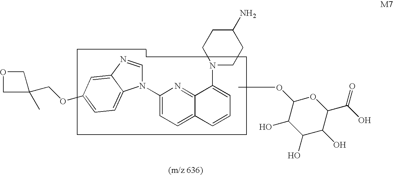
C1(N2C=NC3=CC(OCC4(C)COC4)=CC=C23)=CC=C2C(=N1)C(N1CCC(N)CC1)=CC=C2.C1(OC)C(O)C(O)C(O)C(C(O)=O)O1
